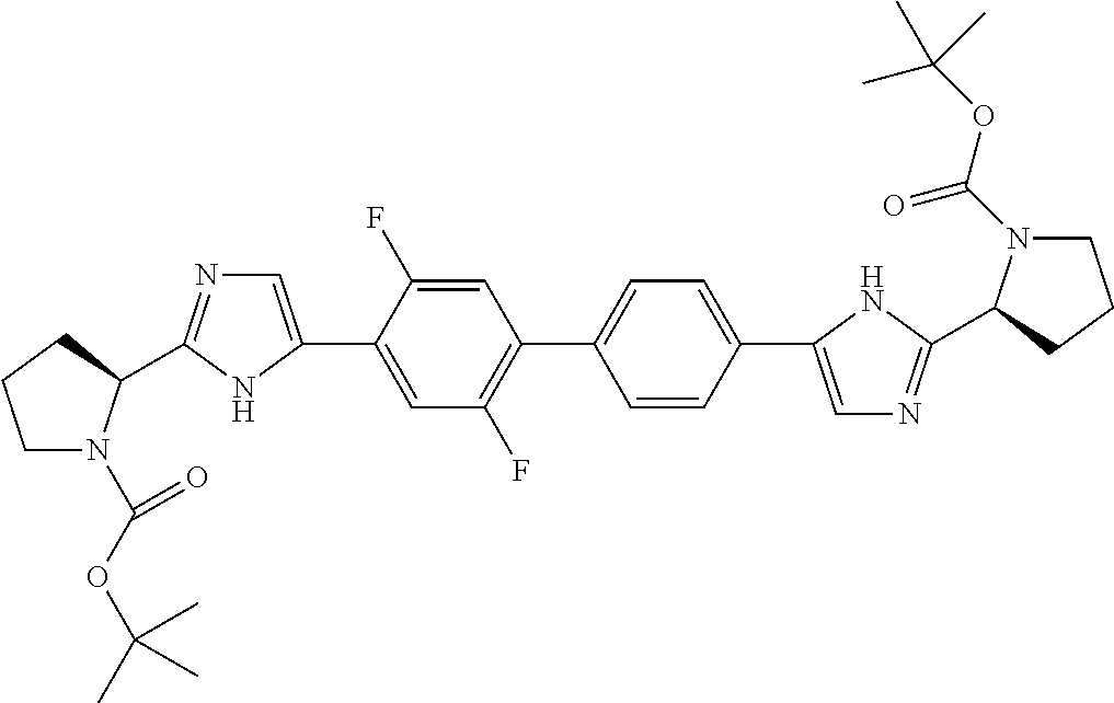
C1=C(F)C(C2=CN=C(C3N(C(=O)OC(C)(C)C)CCC3)N2)=CC(F)=C1C1=CC=C(C2=CN=C(C3N(C(OC(C)(C)C)=O)CCC3)N2)C=C1
